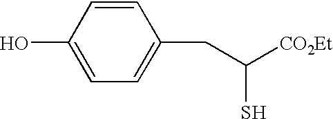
C1=CC(O)=CC=C1CC([CO2Et])S
